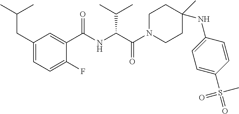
CC(C)CC1=CC=C(F)C(C(NC(C(C)C)C(=O)N2CCC(NC3=CC=C(S(=O)(C)=O)C=C3)(C)CC2)=O)=C1
